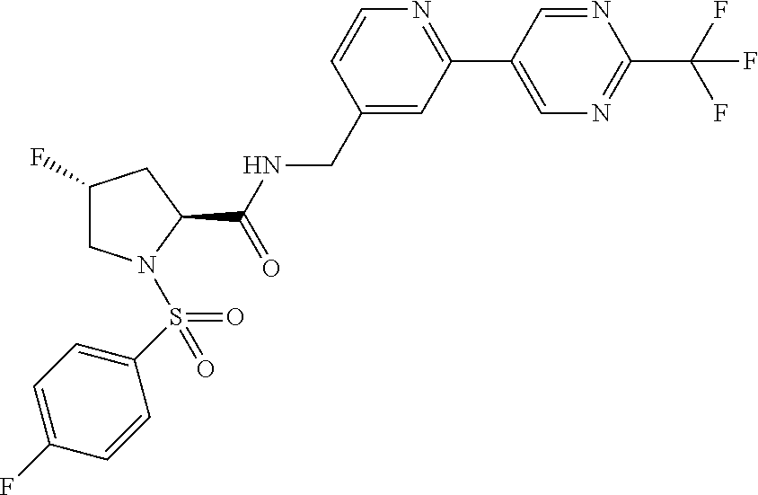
N1=CC(C2=NC=CC(CNC(C3CC(F)CN3S(=O)(C3=CC=C(F)C=C3)=O)=O)=C2)=CN=C1C(F)(F)F
